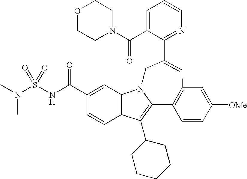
C1=C(C(N2CCOCC2)=O)C(C2=CC3=C(C4=C(C5CCCCC5)C5=C(C=C(C(NS(N(C)C)(=O)=O)=O)C=C5)N4C2)C=CC([OMe])=C3)=NC=C1
